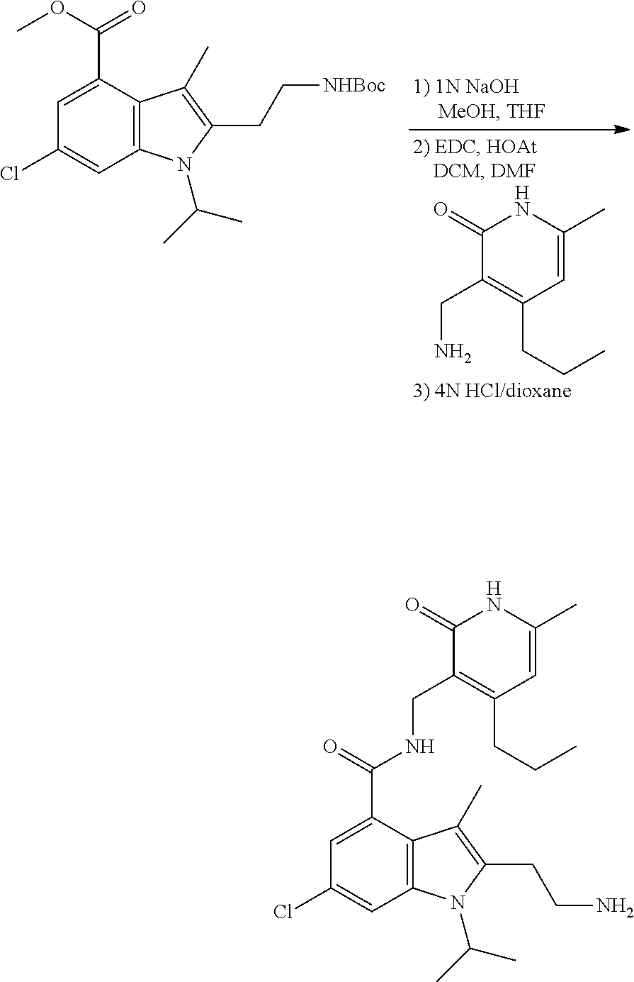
C1=C(C(OC)=O)C2=C(C=C1Cl)N(C(C)C)C(CC[NHBoc])=C2C.C1(=O)C(CN)=C(CCC)C=C(C)N1.C1=C(C(=O)NCC2=C(CCC)C=C(C)NC2=O)C2=C(C=C1Cl)N(C(C)C)C(CCN)=C2C
